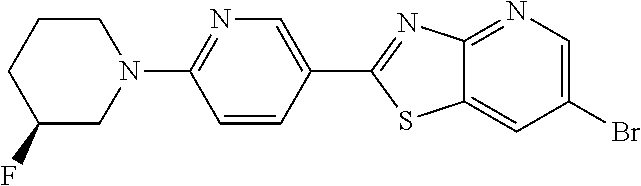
N1(C2=NC=C(C3=NC4=NC=C(Br)C=C4S3)C=C2)CCCC(F)C1
